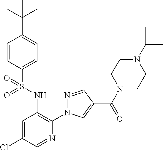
C1=CC(S(NC2=C(N3N=CC(C(N4CCN(C(C)C)CC4)=O)=C3)N=CC(Cl)=C2)(=O)=O)=CC=C1C(C)(C)C
